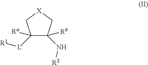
C1([Ra])([L][R1])C([Rb])(N[R2])C[X]C1
